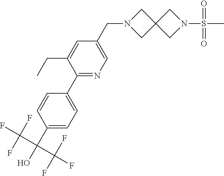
C1(C(O)(C(F)(F)F)C(F)(F)F)=CC=C(C2=NC=C(CN3CC4(C3)CN(S(C)(=O)=O)C4)C=C2CC)C=C1
